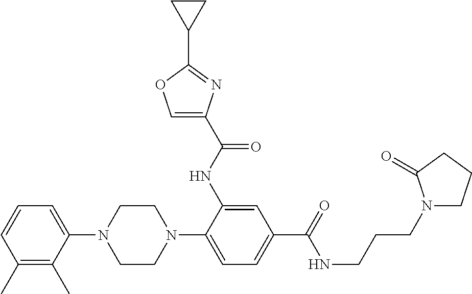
C1=CC(C)=C(C)C(N2CCN(C3=CC=C(C(=O)NCCCN4CCCC4=O)C=C3NC(C3=COC(C4CC4)=N3)=O)CC2)=C1
